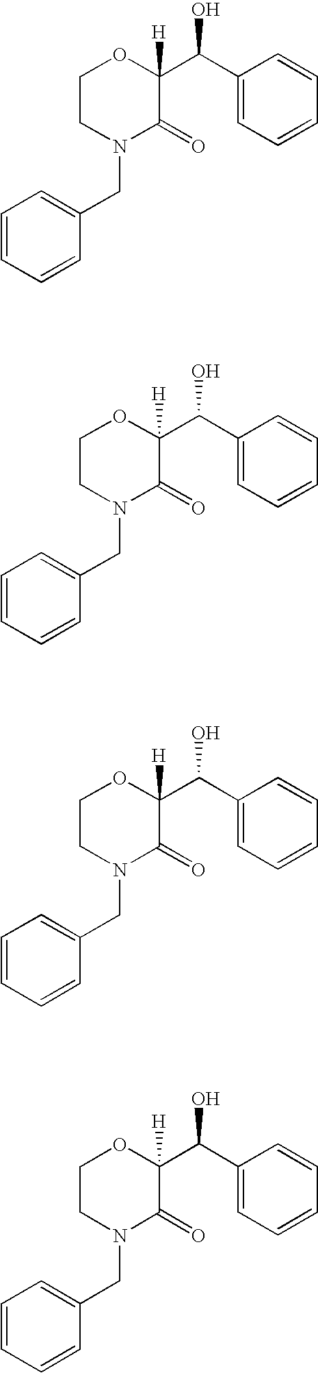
C1CN(CC2=CC=CC=C2)C(=O)C(C(C2=CC=CC=C2)O)([H])O1.C1CN(CC2=CC=CC=C2)C(=O)C(C(C2=CC=CC=C2)O)([H])O1.C1CN(CC2=CC=CC=C2)C(=O)C(C(C2=CC=CC=C2)O)([H])O1.C1CN(CC2=CC=CC=C2)C(=O)C(C(C2=CC=CC=C2)O)([H])O1
